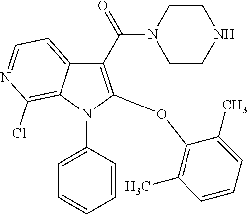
C1(C(=O)N2CCNCC2)=C(OC2=C(C)C=CC=C2C)N(C2=CC=CC=C2)C2=C(Cl)N=CC=C12
